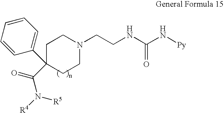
C1CN(CCNC(N[Py])=O)CCC1(C1=CC=CC=C1)C(=O)N([R4])[R5]
